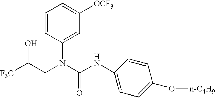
[F3C]C(CN(C(NC1=CC=C(O[n-C4H9])C=C1)=O)C1=CC([OCF3])=CC=C1)O
